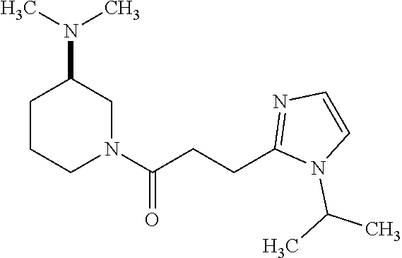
N1(C(CCC2=NC=CN2C(C)C)=O)CC(N(C)C)CCC1
